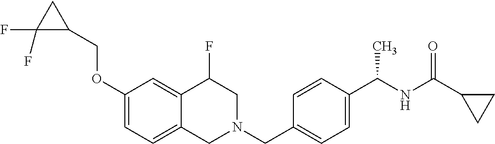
C1(OCC2CC2(F)F)=CC=C2C(=C1)C(F)CN(CC1=CC=C(C(NC(C3CC3)=O)C)C=C1)C2
